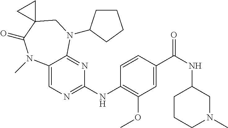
C1(NC2=C(OC)C=C(C(NC3CCCN(C)C3)=O)C=C2)=NC=C2C(=N1)N(C1CCCC1)CC1(C(=O)N2C)CC1
